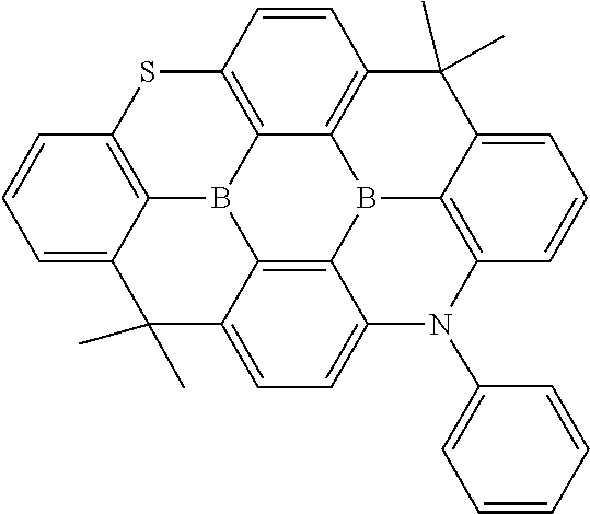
C1=CC2=C3C(=C1)C(C)(C)C1=CC=C4C5=C1B3C1=C(S2)C=CC2=C1B5C1=C(N4C3=CC=CC=C3)C=CC=C1C2(C)C
